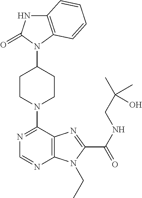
C12=C(C=CC=C1)N(C1CCN(C3=NC=NC4=C3N=C(C(NCC(C)(C)O)=O)N4CC)CC1)C(=O)N2
